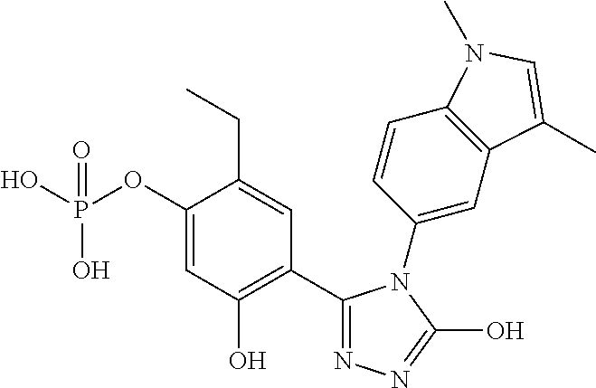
OP(OC1=CC(O)=C(C2=NN=C(O)N2C2=CC3=C(C=C2)N(C)C=C3C)C=C1CC)(O)=O
